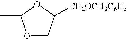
O1C(C)OCC1[CH2OCH2C6H5]
